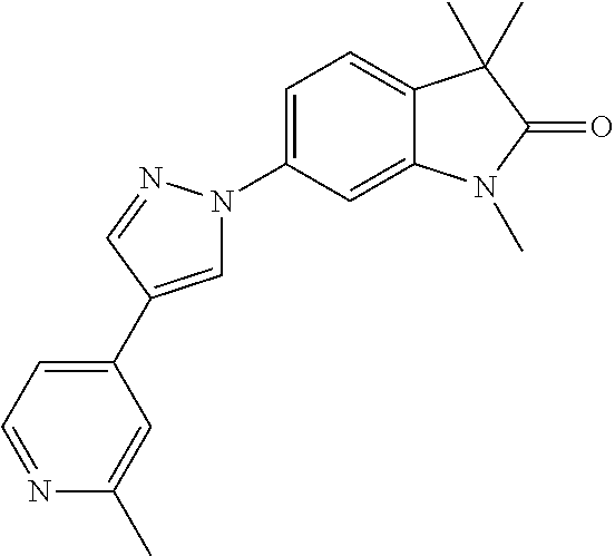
C1=C(C2=CC=NC(C)=C2)C=NN1C1=CC=C2C(=C1)N(C)C(=O)C2(C)C
